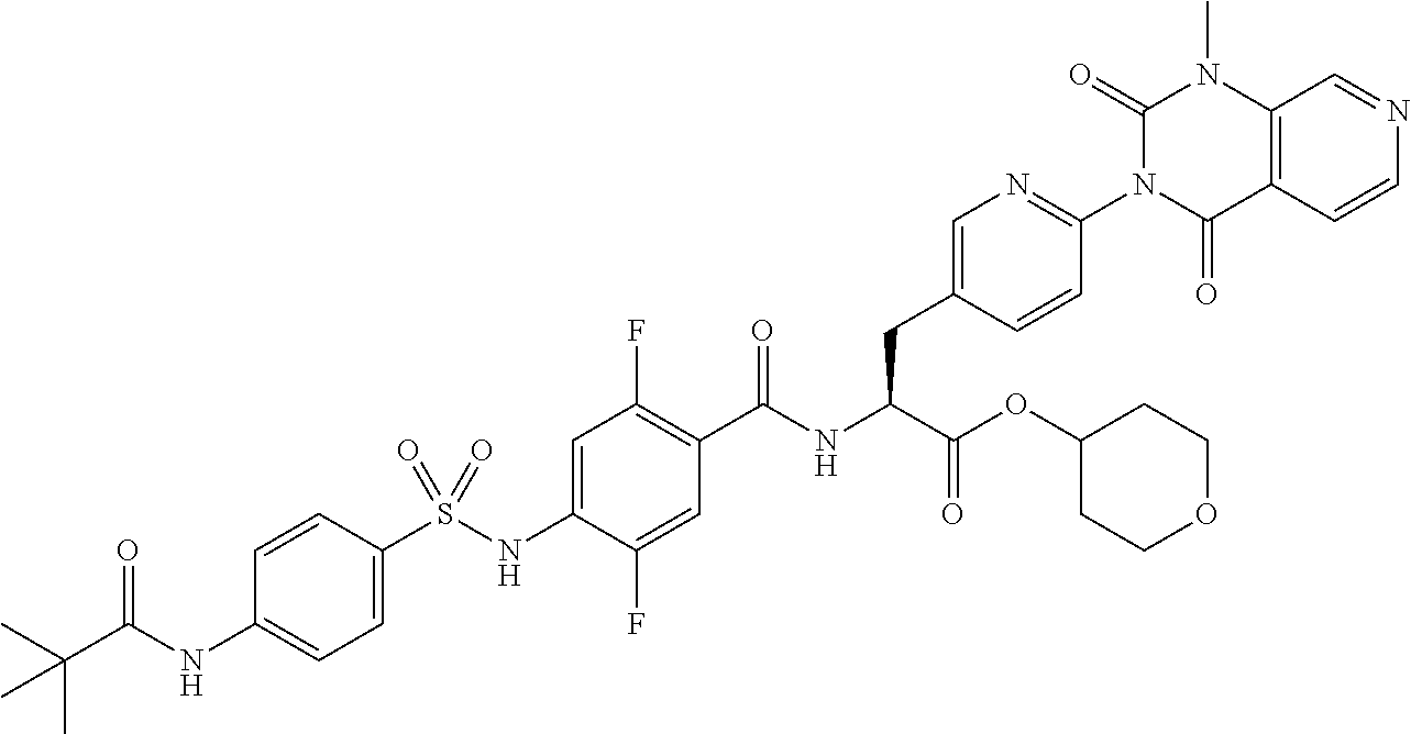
C1=C(S(NC2=CC(F)=C(C(NC(C(OC3CCOCC3)=O)CC3=CN=C(N4C(=O)C5=C(N(C)C4=O)C=NC=C5)C=C3)=O)C=C2F)(=O)=O)C=CC(NC(C(C)(C)C)=O)=C1
